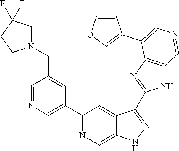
C1(C2=CN=CC(CN3CC(F)(F)CC3)=C2)=NC=C2C(=C1)C(C1=NC3=C(N1)C=NC=C3C1=COC=C1)=NN2
